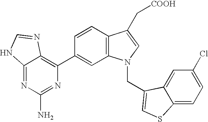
C1=CC2=C(C=C1C1=C3C(=NC(N)=N1)NC=N3)N(CC1=CSC3=CC=C(Cl)C=C31)C=C2C[COOH]
